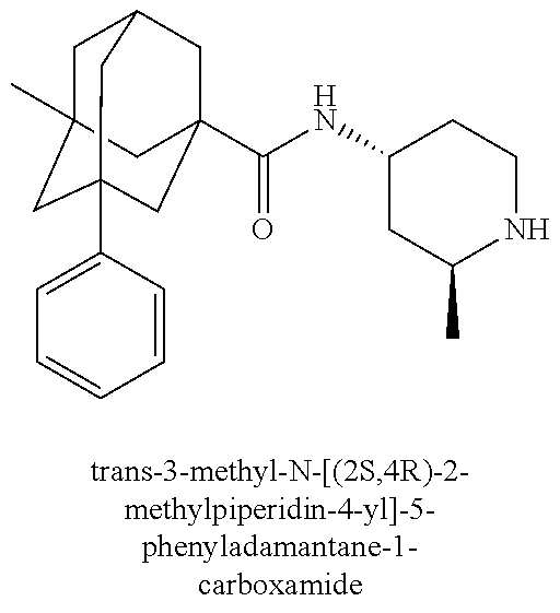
C1C2(C)CC3(C4=CC=CC=C4)CC(C(=O)NC4CC(C)NCC4)(CC1C3)C2
